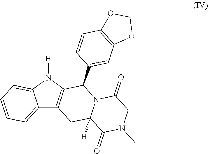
C12=CC=CC=C1N([H])C1=C2CC2([H])N(C1C1=CC3=C(C=C1)OCO3)C(=O)CN(C)C2=O
